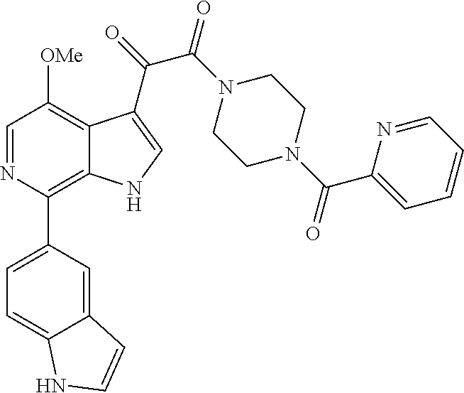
C1=C2C(=CC(C3=C4C(=C([OMe])C=N3)C(C(=O)C(N3CCN(C(C5=CC=CC=N5)=O)CC3)=O)=CN4)=C1)C=CN2
